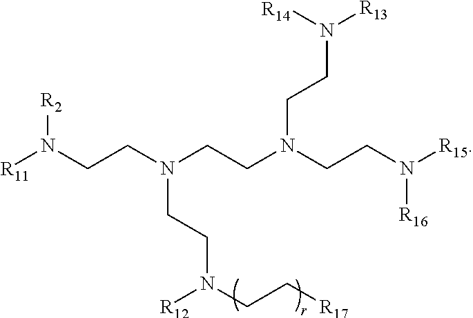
N([R16])([R15])CCN(CCN([R14])[R13])CCN(CCN(CC[R17])[R12])CCN([R2])[R11]
